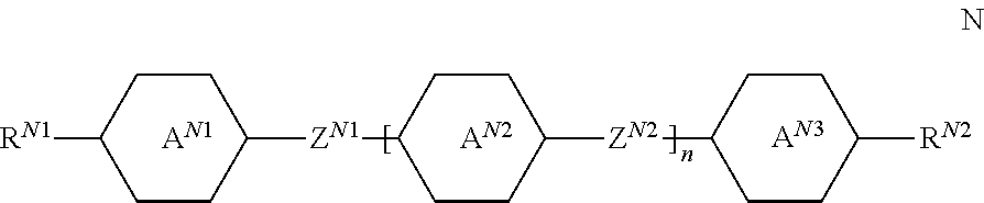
[AN1].[AN2].[RN1]C1CCC([ZN1]C2CCC([ZN2]C3CCC([RN2])CC3)CC2)CC1.[AN3]
